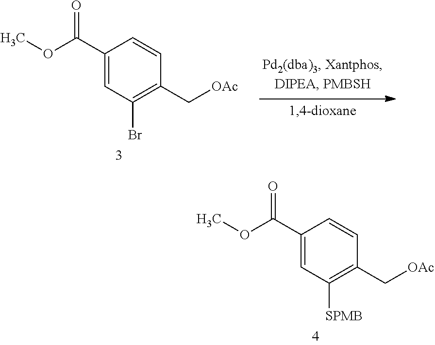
C1(C(OC)=O)=CC(Br)=C(C[OAc])C=C1.C1(C(OC)=O)=CC([SPMB])=C(C[OAc])C=C1
